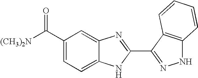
C1=C2C(=CC(C([(CH3)2N])=O)=C1)N=C(C1=NNC3=C1C=CC=C3)N2
